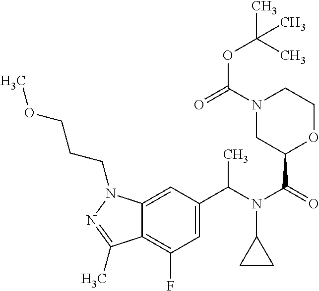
C12=CC(C(N(C(=O)C3OCCN(C(=O)OC(C)(C)C)C3)C3CC3)C)=CC(F)=C1C(C)=NN2CCCOC
